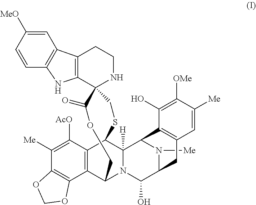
C1=C([MeO])C=CC2=C1C1=C(C3(NCC1)CSC1C4=C(C(N5C1([H])C1N([Me])C(C5O)CC5=C1C(O)=C([OMe])C([Me])=C5)CCOC3=O)C1=C(C([Me])=C4[AcO])OCO1)N2
